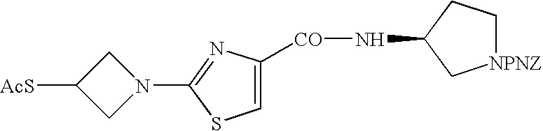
C1N(C2=NC([CO]NC3CC[NPNZ]C3)=CS2)CC1[AcS]
